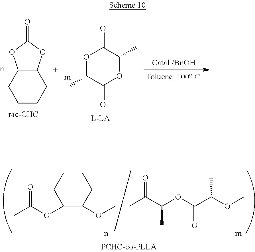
C(=O)(OC1C(OC)CCCC1)C.CC(C(C)OC(=O)C(C)OC)=O.C12C(OC(=O)O1)CCCC2.O1C(C)C(=O)OC(C)C1=O
